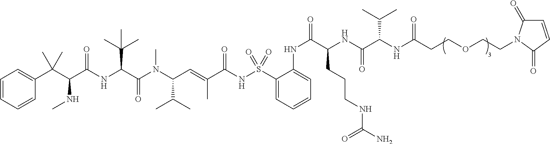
C1(S(NC(C(=CC(C(C)C)N(C)C(=O)C(C(C)(C)C)NC(=O)C(NC)C(C2=CC=CC=C2)(C)C)C)=O)(=O)=O)=CC=CC=C1NC(C(CCCNC(=O)N)NC(=O)C(C(C)C)NC(=O)CCOCCN1C(=O)C=CC1=O)=O
